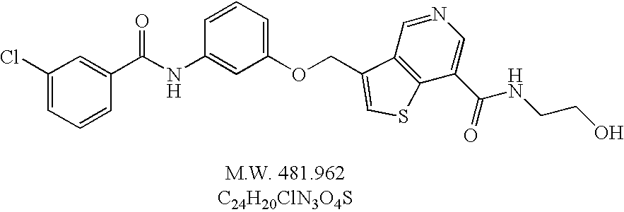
C1(Cl)=CC=CC(C(NC2=CC(OCC3=CSC4=C3C=NC=C4C(=O)NCCO)=CC=C2)=O)=C1
